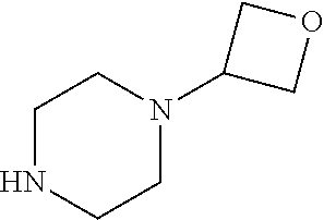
C1NCCN(C2COC2)C1
